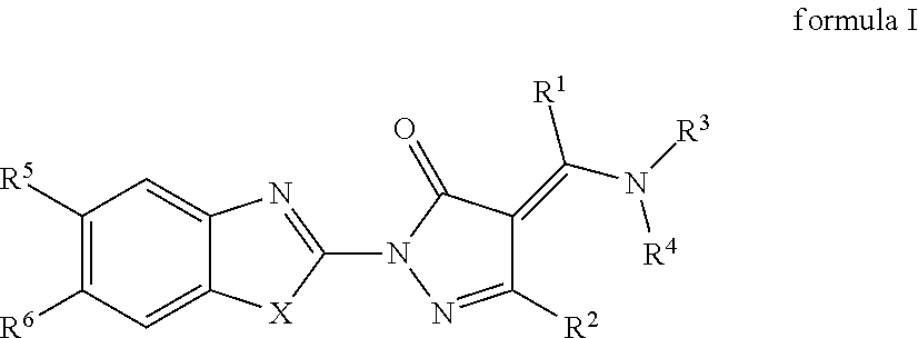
C1([R5])=C([R6])C=C2C(=C1)N=C(N1C(=O)C(=C(N([R3])[R4])[R1])C([R2])=N1)[X]2
